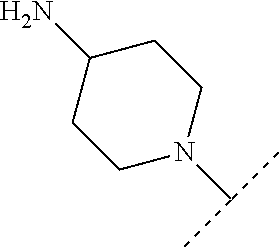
C1N(C(C)C)CCC(N)C1
